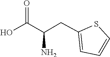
C1=C(CC(C(O)=O)N)SC=C1
